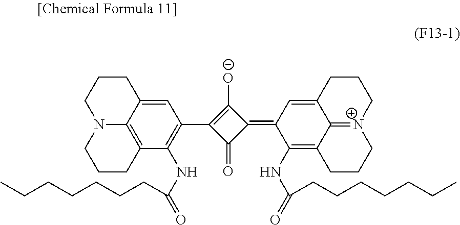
C12=C3C(=CC(C4=C([O-])C(=C5C(NC(=O)CCCCCCC)=C6C7=[N+](CCCC7=C5)CCC6)C4=O)=C1NC(=O)CCCCCCC)CCCN3CCC2
